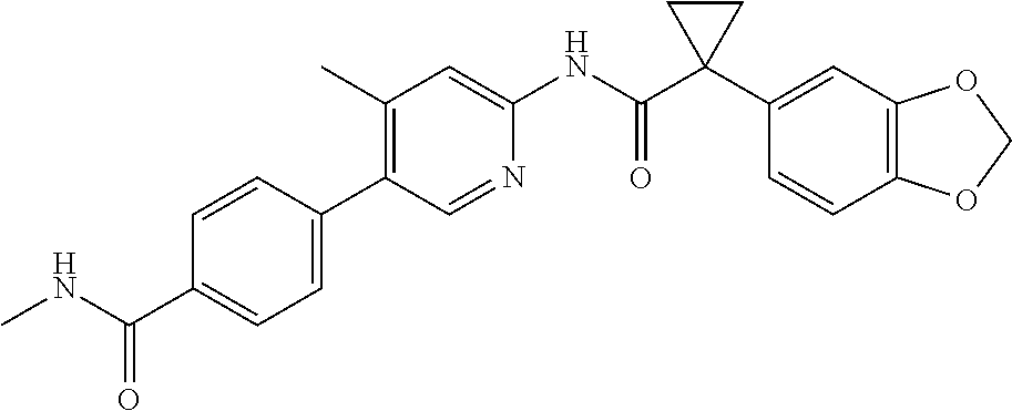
C1=CC(C2=C(C)C=C(NC(C3(C4=CC5=C(C=C4)OCO5)CC3)=O)N=C2)=CC=C1C(NC)=O
